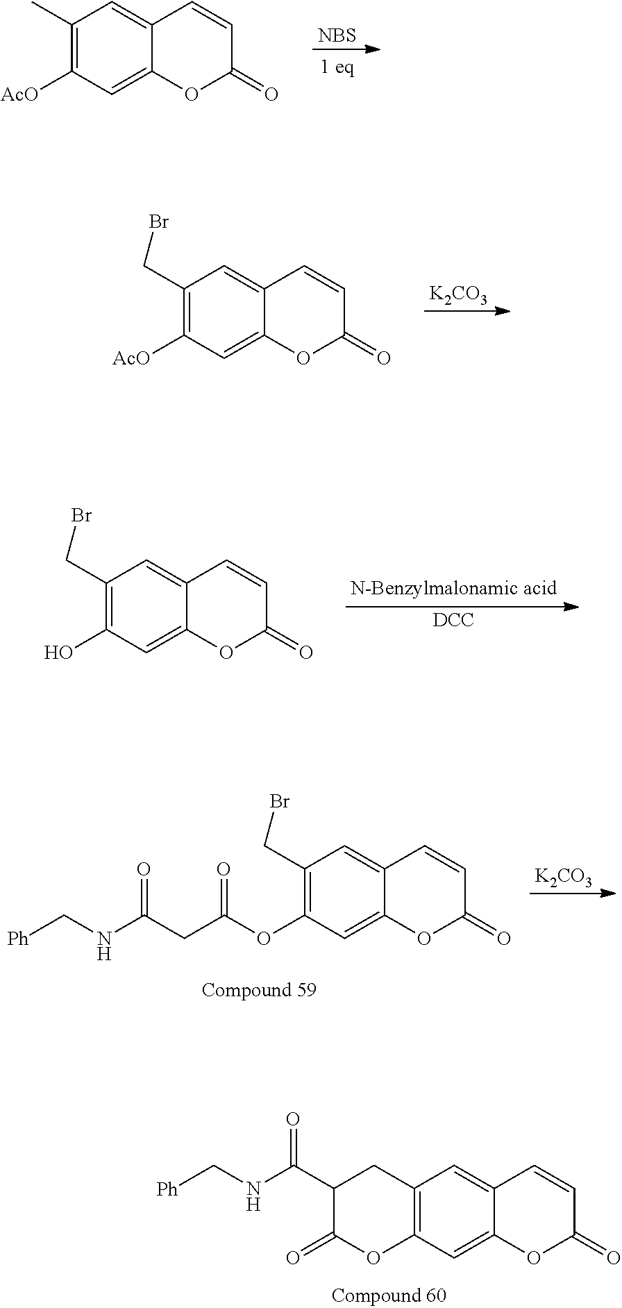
[NBS].C1(C)=C([AcO])C=C2C(=C1)C=CC(=O)O2.C1(CBr)=C([AcO])C=C2C(=C1)C=CC(=O)O2.[K2CO3].C1(CBr)=C(O)C=C2C(=C1)C=CC(=O)O2.[DCC].C1(CBr)=C(OC(CC(NC[Ph])=O)=O)C=C2C(=C1)C=CC(=O)O2.[K2CO3].C12=C(C=C3C(=C1)C=CC(=O)O3)OC(=O)C(C(NC[Ph])=O)C2
